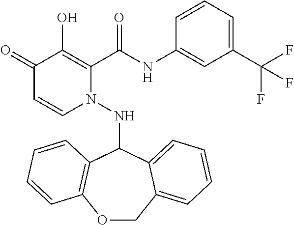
C1(=O)C=CN(NC2C3=C(OCC4=CC=CC=C24)C=CC=C3)C(C(NC2=CC(C(F)(F)F)=CC=C2)=O)=C1O
